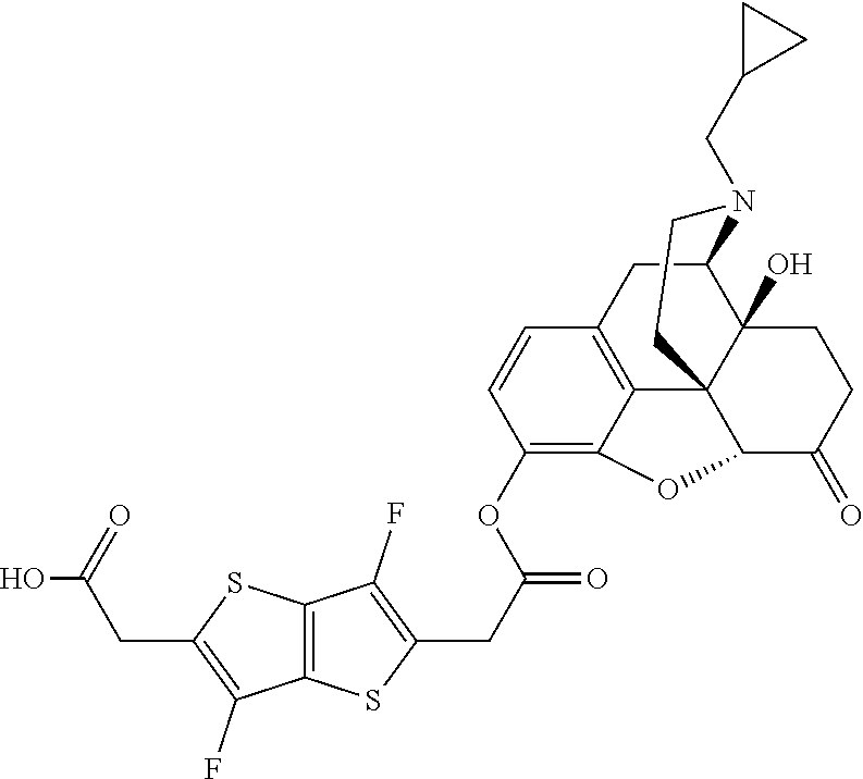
OC(CC1=C(F)C2=C(S1)C(F)=C(CC(OC1=C3C4=C(C=C1)CC1C5(O)C4(C(C(=O)CC5)O3)CCN1CC1CC1)=O)S2)=O
